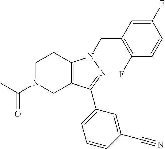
C1N(C(C)=O)CC2=C(C1)N(CC1=C(F)C=CC(F)=C1)N=C2C1=CC=CC(C#N)=C1
